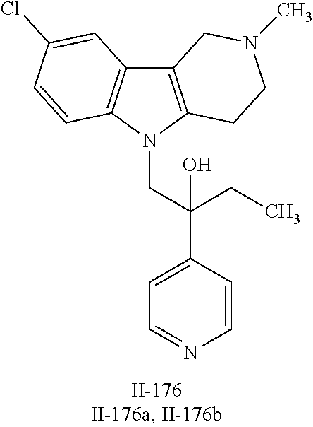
C12=C(N(CC(C3=CC=NC=C3)(CC)O)C3=C1C=C(Cl)C=C3)CCN(C)C2
